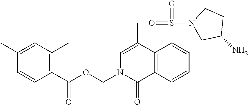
C12=C(C=CC=C1S(=O)(=O)N1CC(N)CC1)C(=O)N(COC(C1=C(C)C=C(C)C=C1)=O)C=C2C
